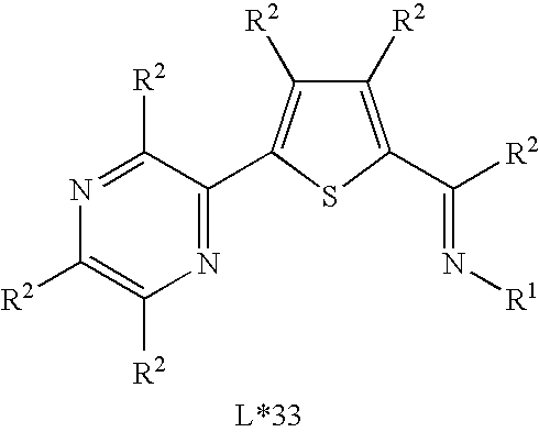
N1=C(C2=C([R2])C([R2])=C(C(=N[R1])[R2])S2)C([R2])=NC([R2])=C1[R2]
